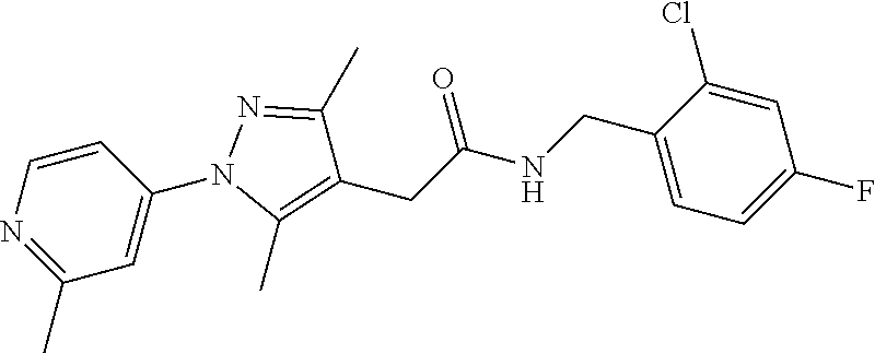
C1=CN=C(C)C=C1N1C(C)=C(CC(NCC2=CC=C(F)C=C2Cl)=O)C(C)=N1
